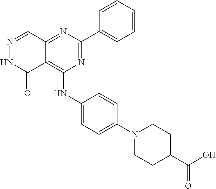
N1=CC2=NC(C3=CC=CC=C3)=NC(NC3=CC=C(N4CCC(C(O)=O)CC4)C=C3)=C2C(=O)N1
